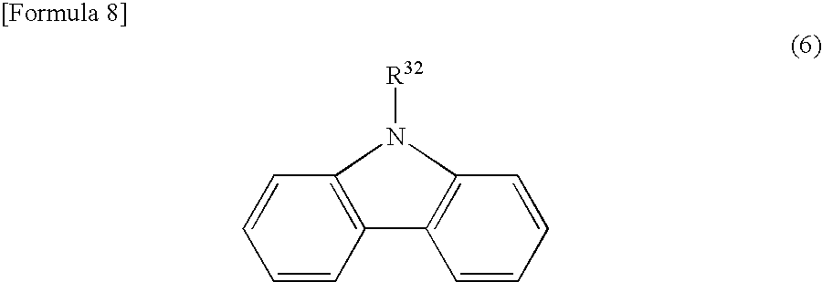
C1=CC2=C(C=C1)N([R32])C1=C2C=CC=C1
